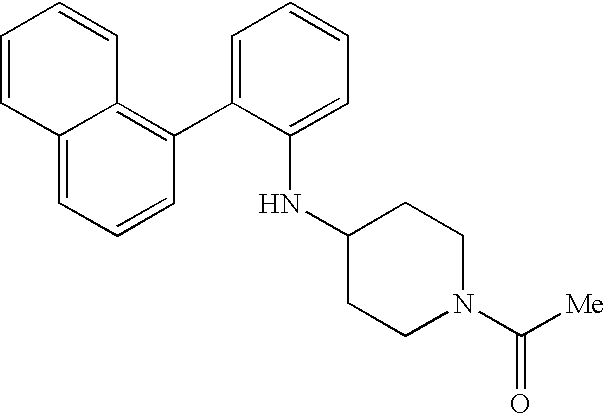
C1=C(C2=C3C(=CC=C2)C=CC=C3)C(NC2CCN(C([Me])=O)CC2)=CC=C1
